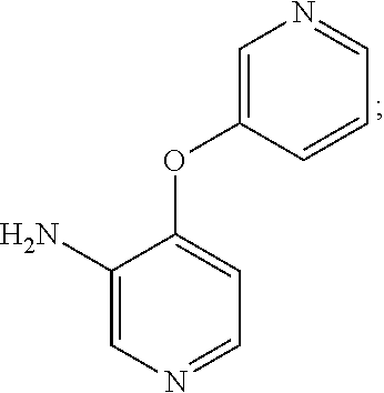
C1(N)=CN=CC=C1OC1=CN=CC=C1
